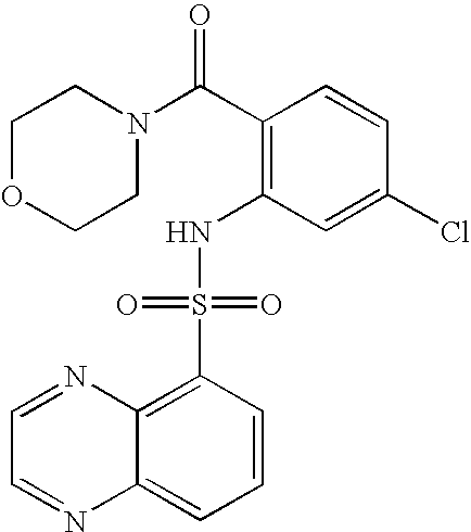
O1CCN(C(C2=C(NS(C3=C4C(=CC=C3)N=CC=N4)(=O)=O)C=C(Cl)C=C2)=O)CC1
